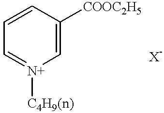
C1=CC=[N+]([C4H9(n)])C=C1[COOC2H5]
